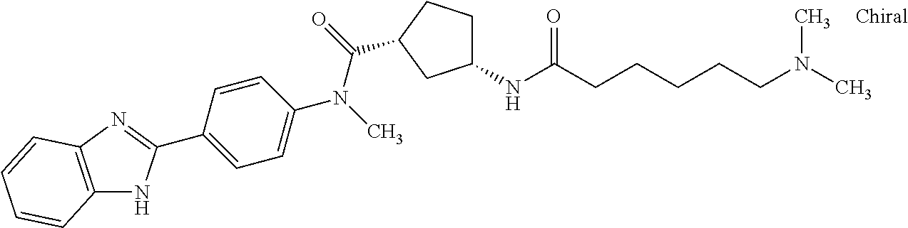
C12=C(N=C(C3=CC=C(N(C)C(=O)C4CCC(NC(CCCCCN(C)C)=O)C4)C=C3)N1)C=CC=C2
